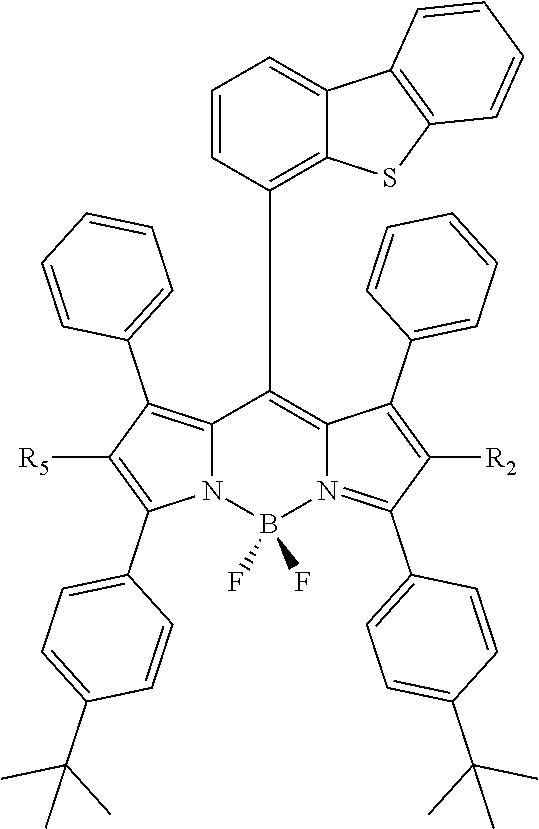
C12=C(C3=CC=CC=C3)C([R5])=C(C3=CC=C(C(C)(C)C)C=C3)N1B(F)(F)N1=C(C3=CC=C(C(C)(C)C)C=C3)C([R2])=C(C3=CC=CC=C3)C1=C2C1=C2C(=CC=C1)C1=C(S2)C=CC=C1
